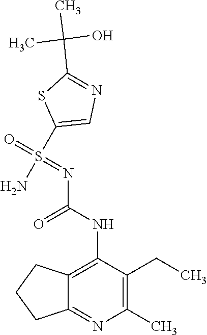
C12=C(NC(N=S(=O)(C3=CN=C(C(C)(O)C)S3)N)=O)C(CC)=C(C)N=C1CCC2
